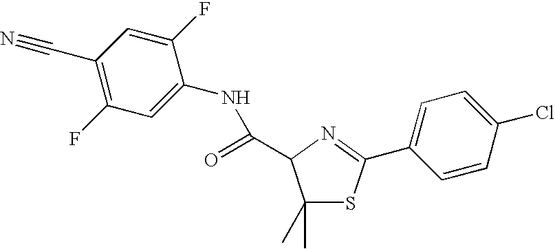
C1(C#N)=C(F)C=C(NC(=O)C2C(C)(C)SC(C3=CC=C(Cl)C=C3)=N2)C(F)=C1
